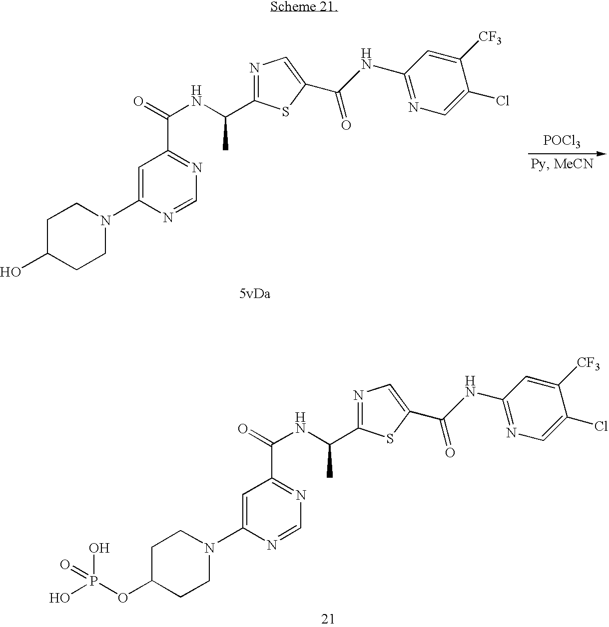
C1C(OP(O)(O)=O)CCN(C2=CC(C(=O)NC(C)C3=NC=C(C(NC4=NC=C(Cl)C([CF3])=C4)=O)S3)=NC=N2)C1.[POCl3].C1C(O)CCN(C2=CC(C(=O)NC(C)C3=NC=C(C(NC4=NC=C(Cl)C([CF3])=C4)=O)S3)=NC=N2)C1
